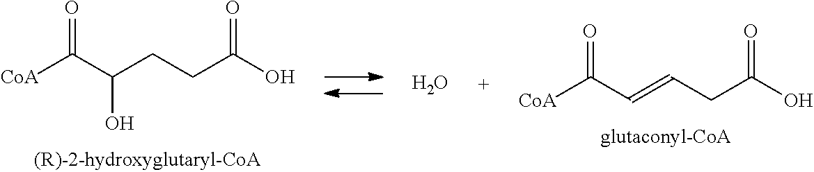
[CoA]C(C(CCC(O)=O)O)=O.[CoA]C(C=CCC(O)=O)=O.O
